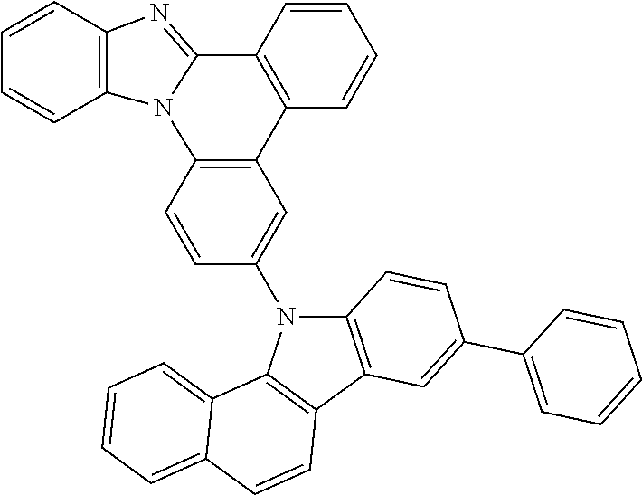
C1(N2C3=C(C4=C2C2=CC=CC=C2C=C4)C=C(C2=CC=CC=C2)C=C3)=CC2=C(C=C1)N1C(=NC3=C1C=CC=C3)C1=C2C=CC=C1
